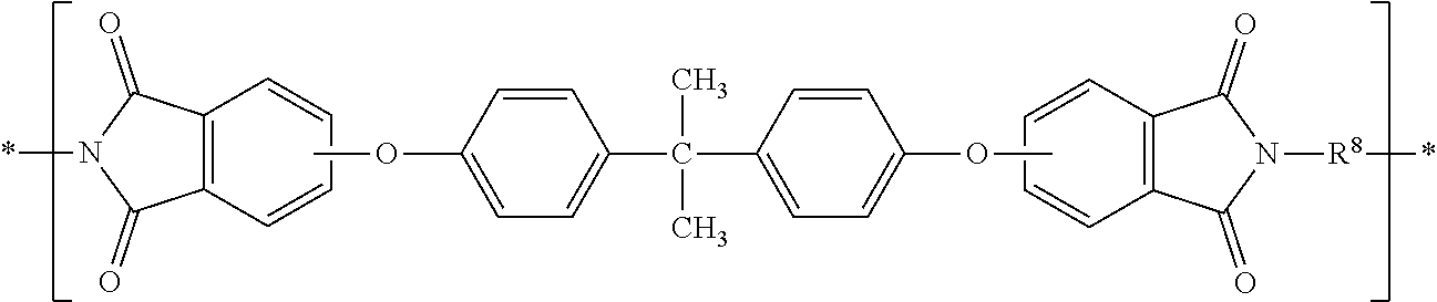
C12=C(C=CC=C1)C(=O)N(*)C2=O.C12=C(C=CC=C1)C(=O)N([R8]*)C2=O.C1=CC(OC)=CC=C1C(C1=CC=C(OC)C=C1)(C)C
